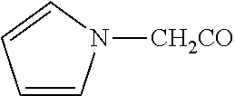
C1=CC=CN1[CH2CO]
